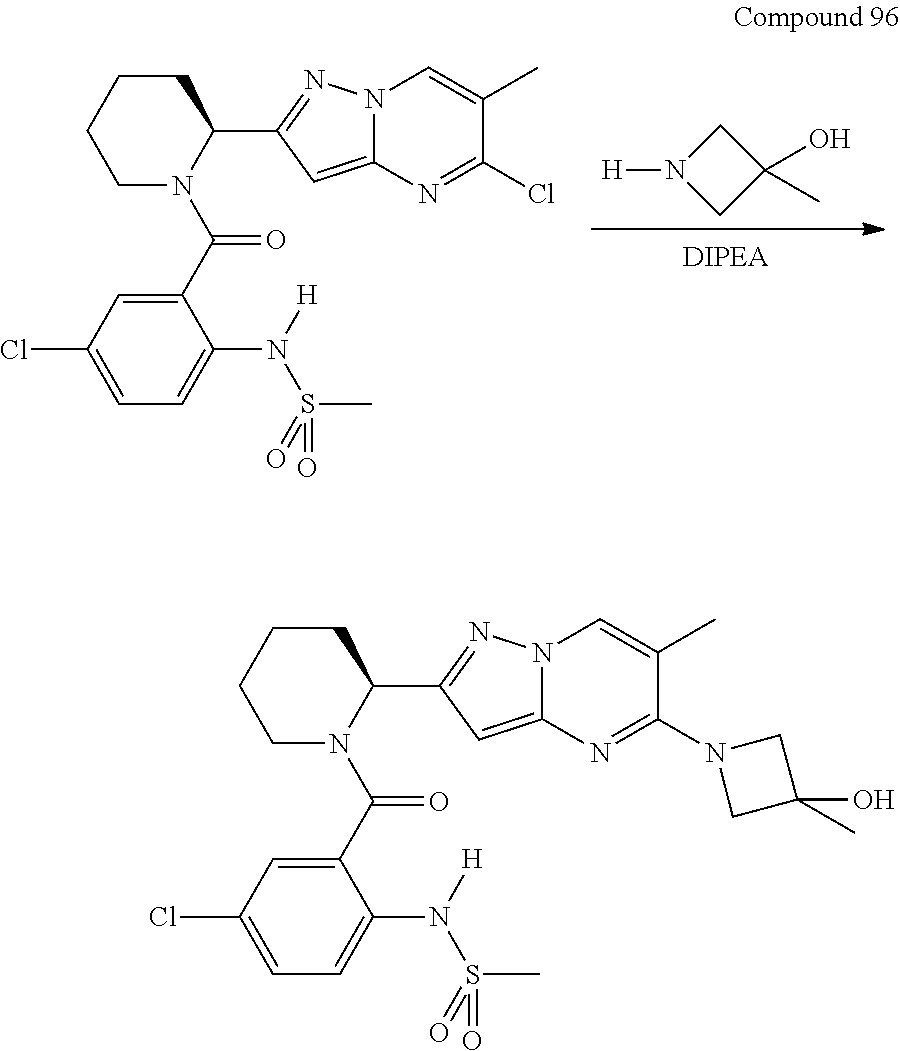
N1([H])CC(O)(C)C1.C1(C(N2C(C3=NN4C(=C3)N=C(Cl)C(C)=C4)CCCC2)=O)=CC(Cl)=CC=C1N(S(C)(=O)=O)[H].C1(C(N2C(C3=NN4C(=C3)N=C(N3CC(O)(C)C3)C(C)=C4)CCCC2)=O)=CC(Cl)=CC=C1N(S(C)(=O)=O)[H]
